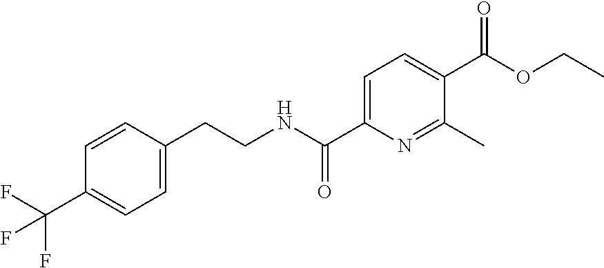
C1=C(CCNC(C2=CC=C(C(OCC)=O)C(C)=N2)=O)C=CC(C(F)(F)F)=C1
